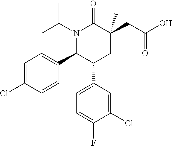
C1=C(Cl)C=CC(C2C(C3=CC=C(F)C(Cl)=C3)CC(C)(CC(O)=O)C(=O)N2C(C)C)=C1
